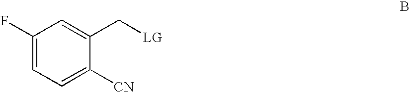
C1(F)=CC=C([CN])C(C[LG])=C1
